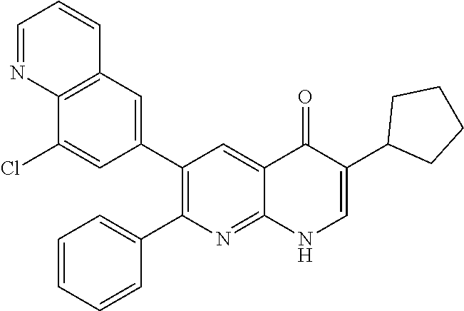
C12=C(C=C(C3=C(C4=CC=CC=C4)N=C4C(=C3)C(=O)C(C3CCCC3)=CN4)C=C1Cl)C=CC=N2
